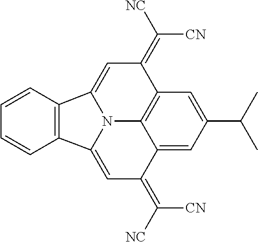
C12=C(C=CC=C1)C1=CC(=C([NC])[CN])C3=C4C(=CC(C(C)C)=C3)C(=C([NC])[CN])C=C2N41
